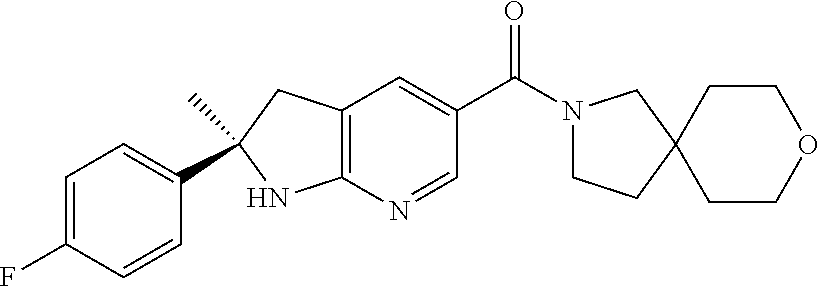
C(C1=CC2=C(N=C1)NC(C)(C1=CC=C(F)C=C1)C2)(=O)N1CCC2(C1)CCOCC2
